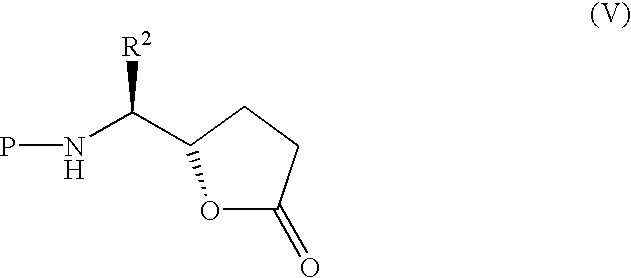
N(C([R2])C1OC(=O)CC1)P
